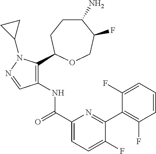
C1(N)CCC(C2=C(NC(C3=CC=C(F)C(C4=C(F)C=CC=C4F)=N3)=O)C=NN2C2CC2)OCC1F
